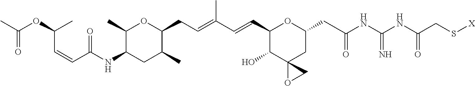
C1(C)C(NC(=O)C=CC(C)OC(C)=O)CC(C)C(CC=C(C)C=CC2OC(CC(NC(NC(=O)CS[X])=N)=O)CC3(OC3)C2O)O1
